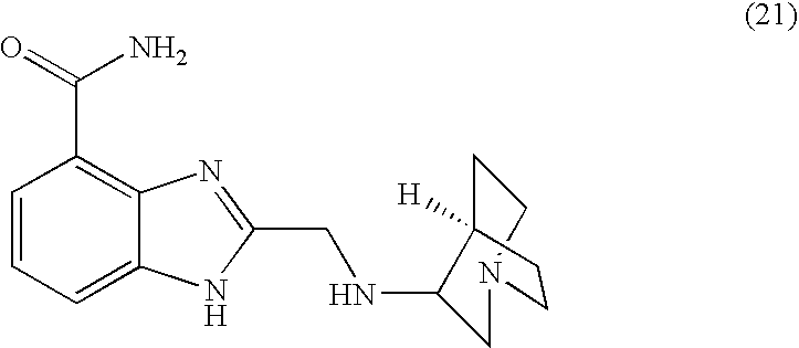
C1=CC=C2C(=C1C(=O)N)N=C(CNC1CN3CCC1([H])CC3)[N H]2
